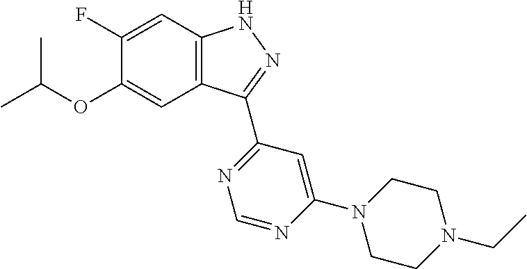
O(C1=CC2=C(C=C1F)NN=C2C1=NC=NC(N2CCN(CC)CC2)=C1)C(C)C
